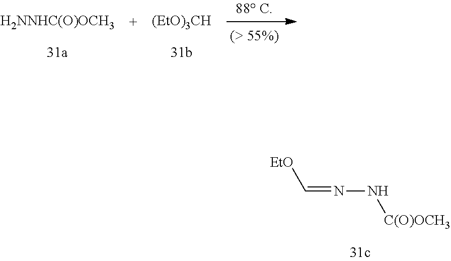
[H2NNHC(O)OCH3].[(EtO)3CH].C(=NN[C(O)OCH3])[EtO]
